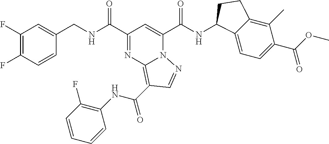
C1(F)=C(F)C=CC(CNC(C2=NC3=C(C(NC4=C(F)C=CC=C4)=O)C=NN3C(C(NC3C4=CC=C(C(OC)=O)C(C)=C4CC3)=O)=C2)=O)=C1
